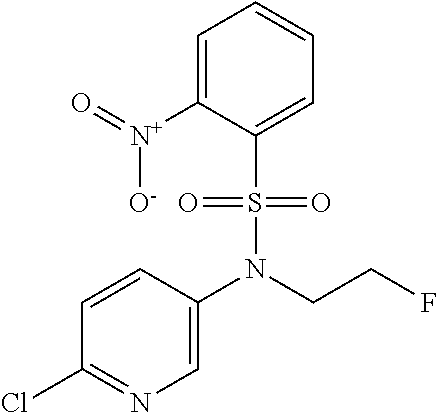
C1=C([N+](=O)[O-])C(S(N(C2=CN=C(Cl)C=C2)CCF)(=O)=O)=CC=C1
